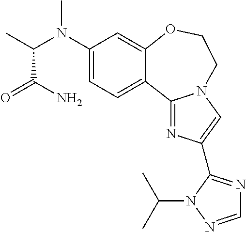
C1(N(C(C)C(N)=O)C)=CC=C2C(=C1)OCCN1C=C(C3=NC=NN3C(C)C)N=C21
